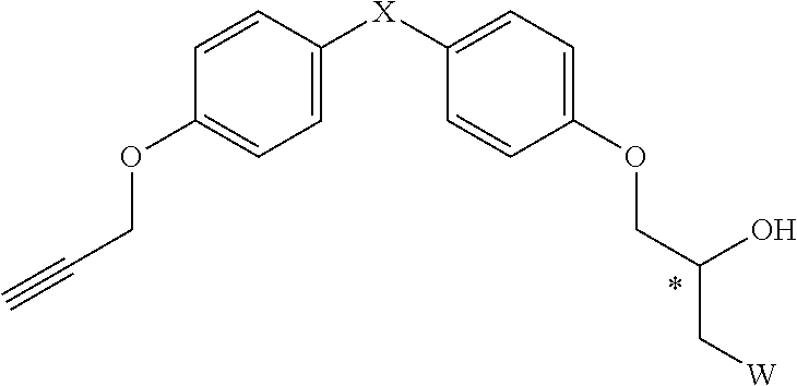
C1=CC([X]C2=CC=C(OCC(O)C[W])C=C2)=CC=C1OCC#C
